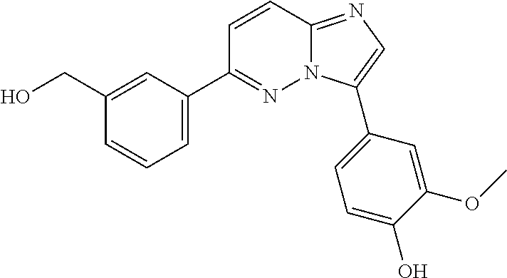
C1(CO)=CC(C2=NN3C(=NC=C3C3=CC=C(O)C(OC)=C3)C=C2)=CC=C1
